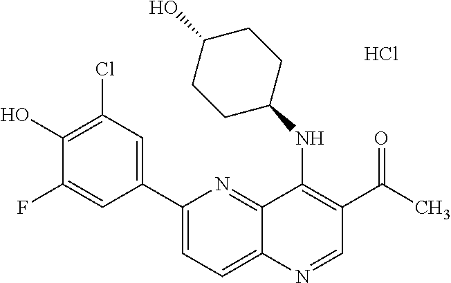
C1(C2=CC=C3C(=N2)C(NC2CCC(O)CC2)=C(C(C)=O)C=N3)=CC(Cl)=C(O)C(F)=C1.Cl
